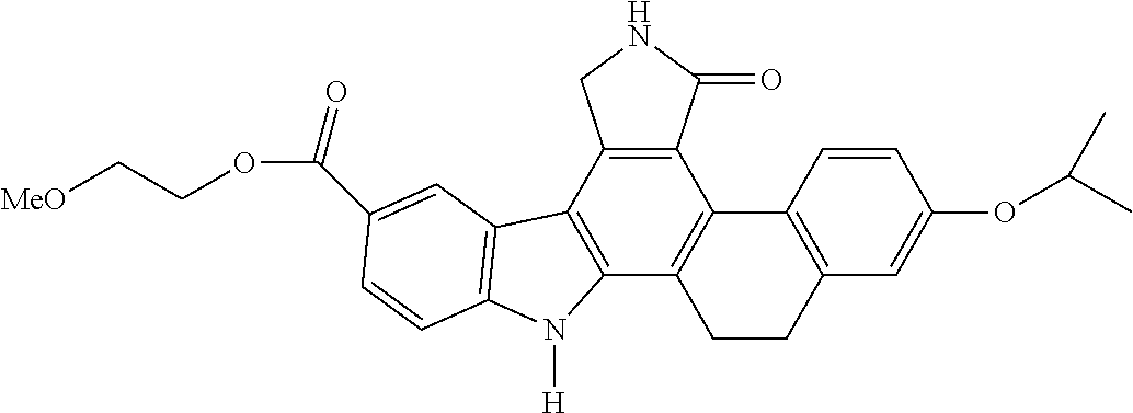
C12=C(C3=C(C4=C1C1=C(CC4)C=C(OC(C)C)C=C1)N([H])C1=C3C=C(C(OCC[MeO])=O)C=C1)CNC2=O
